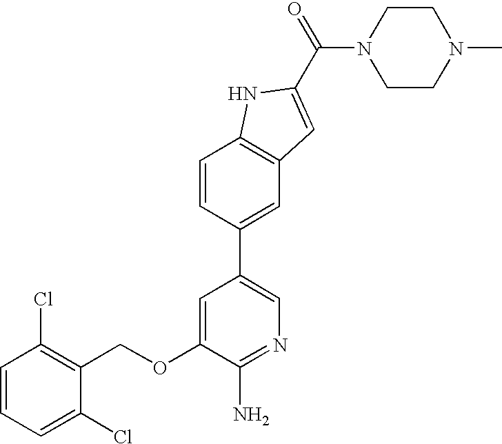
C1=CC=C(Cl)C(COC2=CC(C3=CC4=C(C=C3)NC(C(=O)N3CCN(C)CC3)=C4)=CN=C2N)=C1Cl
